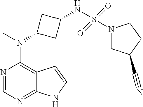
N1=CN=C2C(=C1N(C)C1CC(NS(=O)(N3CC(C#N)CC3)=O)C1)C=CN2
